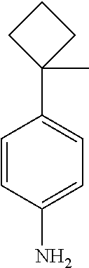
C1=CC(N)=CC=C1C1(C)CCC1
